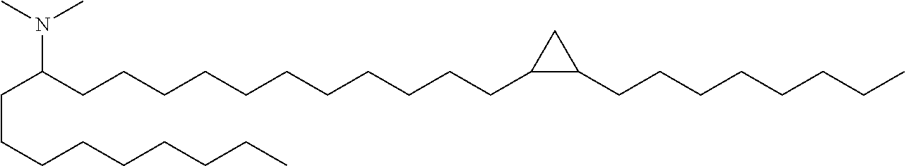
C(C(CCCCCCCCCCCC1C(CCCCCCCC)C1)N(C)C)CCCCCCCC
